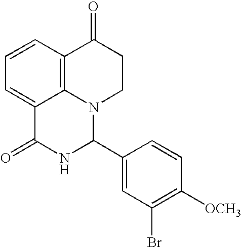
C1=CC2=C3C(=C1)C(=O)NC(C1=CC(Br)=C([OCH3])C=C1)N3CCC2=O
